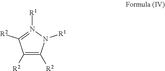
C1([R2])=C([R2])N([R1])N([R1])=C1[R2]
